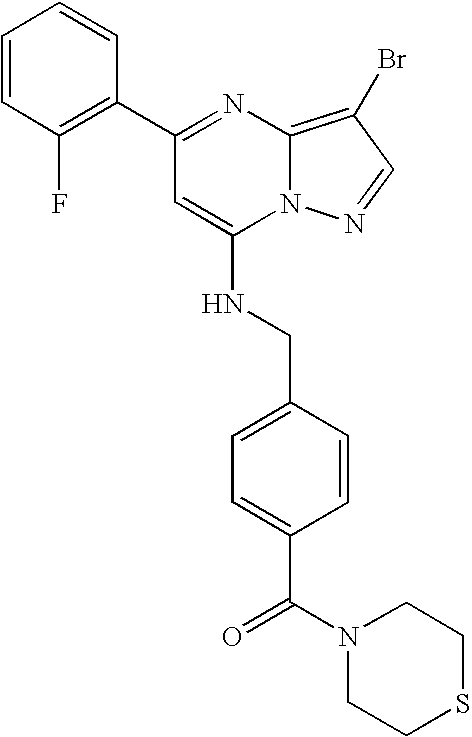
C1(C2=NC3=C(Br)C=NN3C(NCC3=CC=C(C(=O)N4CCSCC4)C=C3)=C2)=C(F)C=CC=C1
